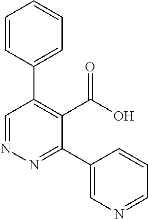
C1=CC(C2=C(C(=O)O)C(C3=CN=CC=C3)=NN=C2)=CC=C1
